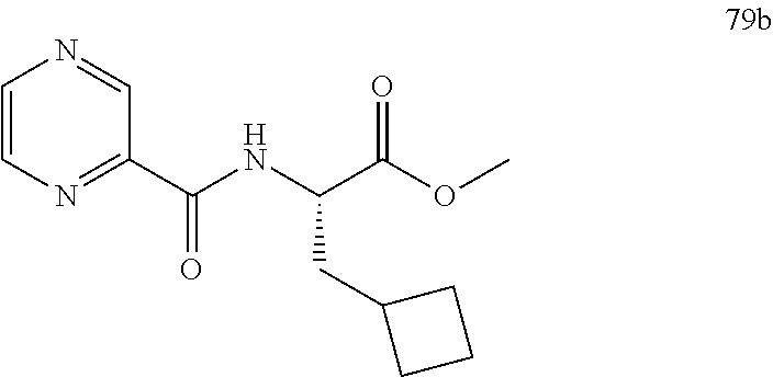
C(C(OC)=O)(NC(=O)C1=NC=CN=C1)CC1CCC1
